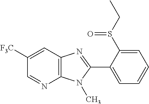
C1([F3C])=CC2=C(N=C1)N(C)C(C1=CC=CC=C1S(CC)=O)=N2
